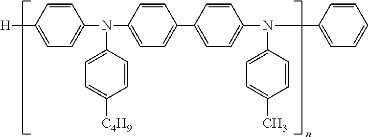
C1=C([H])C=CC(N(C2=CC=C([C4H9])C=C2)C2=CC=C(C3=CC=C(N(C4=CC=C(C)C=C4)C4=CC=CC=C4)C=C3)C=C2)=C1
